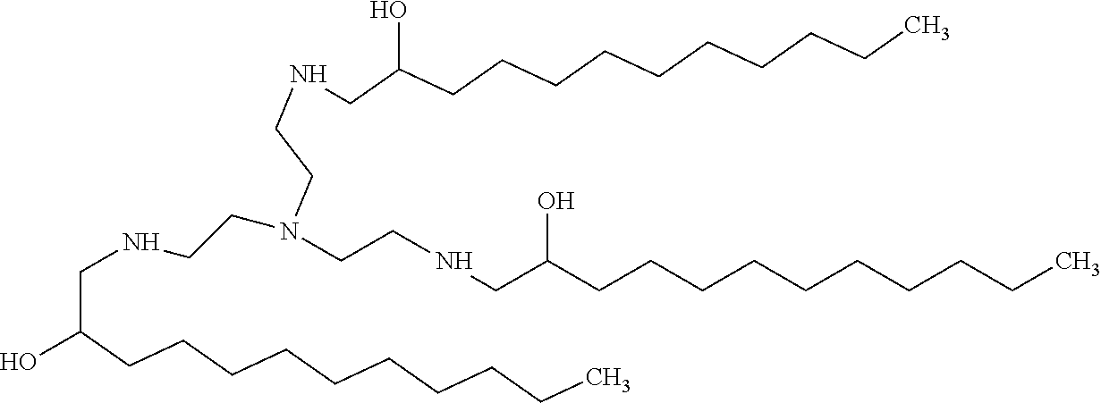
N(CC(CCCCCCCCCC)O)CCN(CCNCC(O)CCCCCCCCCC)CCNCC(CCCCCCCCCC)O
